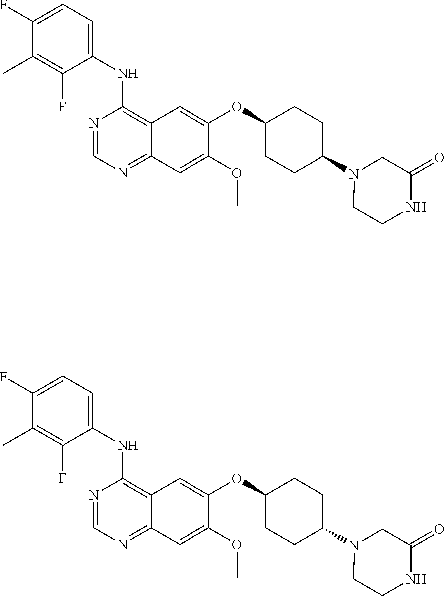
N1=CN=C2C(=C1NC1=CC=C(F)C(C)=C1F)C=C(OC1CCC(N3CCNC(=O)C3)CC1)C(OC)=C2.N1=CN=C2C(=C1NC1=CC=C(F)C(C)=C1F)C=C(OC1CCC(N3CCNC(=O)C3)CC1)C(OC)=C2
